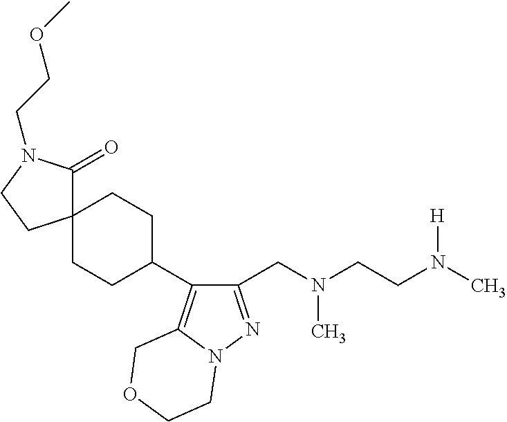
C1(CN(CCN(C)[H])C)=NN2C(=C1C1CCC3(CC1)C(=O)N(CCOC)CC3)COCC2
